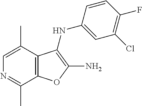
N1=C(C)C2=C(C(C)=C1)C(NC1=CC(Cl)=C(F)C=C1)=C(N)O2
